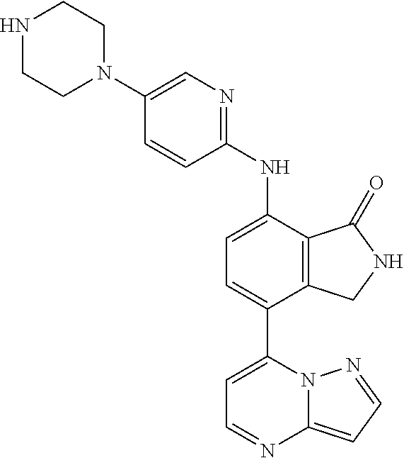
C1(N2CCNCC2)=CN=C(NC2=CC=C(C3=CC=NC4=CC=NN34)C3=C2C(=O)NC3)C=C1
